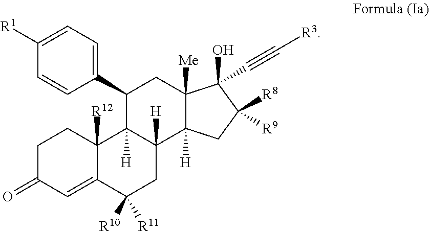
C1(C#C[R3])(O)C2([Me])C([H])(CC1([R8])[R9])C1([H])CC([R11])([R10])C3=CC(=O)CCC3([R12])C1([H])C(C1=CC=C([R1])C=C1)C2
